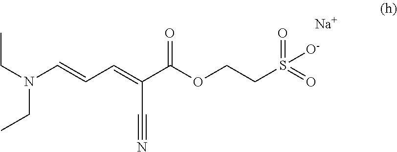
N(C=CC=C(C(OCCS(=O)(=O)[O-])=O)C#N)(CC)CC.[Na]
